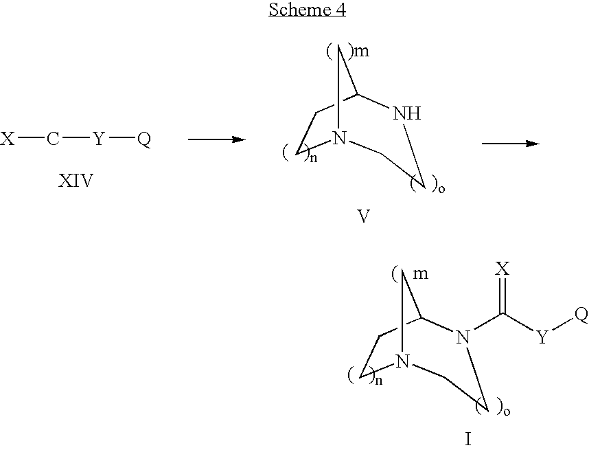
I.N12CCC(C1)N(C([Y][Q])=[X])CC2.N12CCC(C1)NCC2.[V].[X]C[Y][Q]
